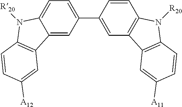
C12=CC(C3=CC4=C(C=C3)N([R20])C3=C4C=C([A11])C=C3)=CC=C1N([R20])C1=C2C=C([A12])C=C1
